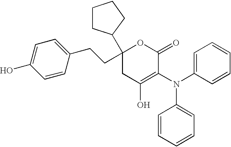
C1=CC(CCC2(C3CCCC3)CC(O)=C(N(C3=CC=CC=C3)C3=CC=CC=C3)C(=O)O2)=CC=C1O
